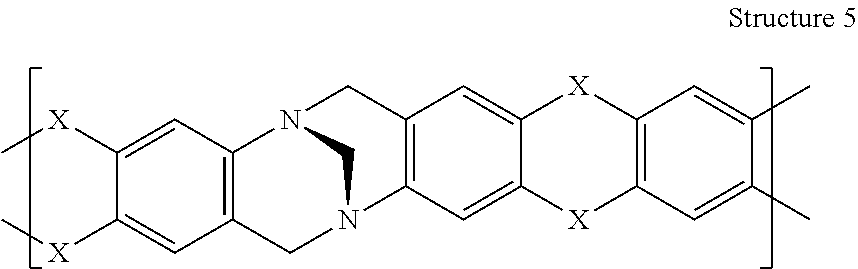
C1([X]C)=CC2=C(C=C1[X]C)CN1CN2CC2=C1C=C1C(=C2)[X]C2=C([X]1)C=C(C)C(C)=C2
